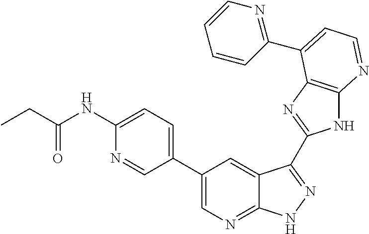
C1=C(NC(CC)=O)N=CC(C2=CN=C3C(=C2)C(C2=NC4=C(N2)N=CC=C4C2=NC=CC=C2)=NN3)=C1
